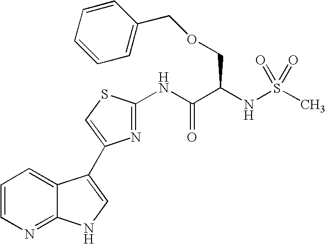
C1=CN=C2C(=C1)C(C1=CSC(NC(C(NS(C)(=O)=O)COCC3=CC=CC=C3)=O)=N1)=CN2
